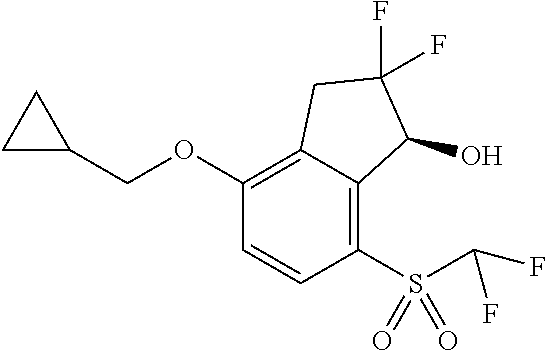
O(C1=C2C(=C(S(C(F)F)(=O)=O)C=C1)C(O)C(F)(F)C2)CC1CC1
